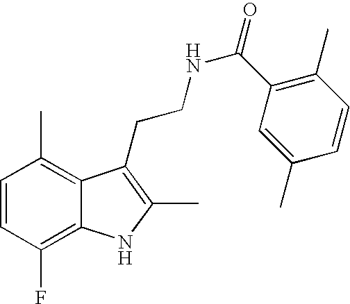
C1=CC(F)=C2C(=C1C)C(CCNC(=O)C1=C(C)C=CC(C)=C1)=C(C)N2
